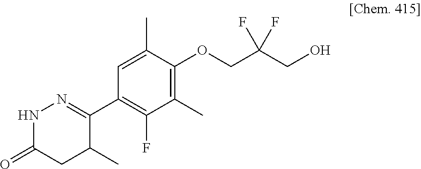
C1(C2=NNC(=O)CC2C)=C(F)C(C)=C(OCC(CO)(F)F)C(C)=C1
